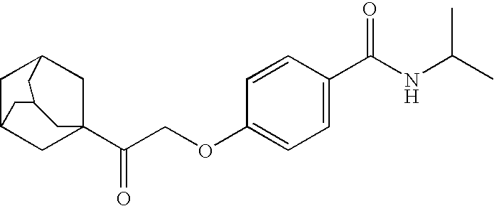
C1C2CC3(C(COC4=CC=C(C(NC(C)C)=O)C=C4)=O)CC1CC(C2)C3
